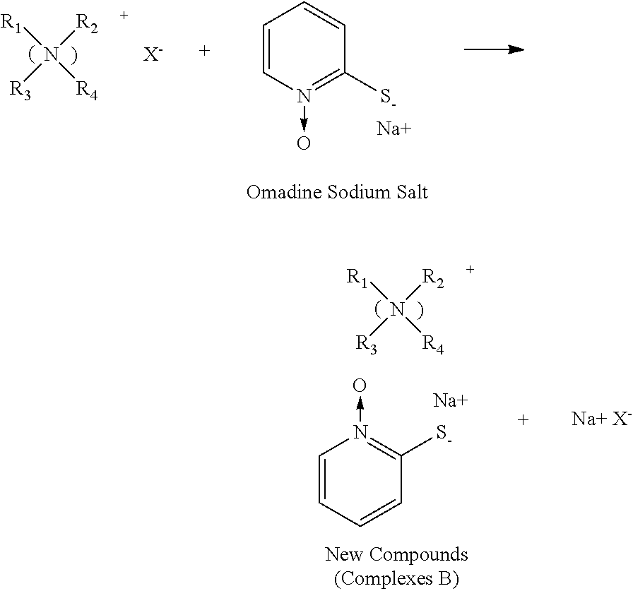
[R1]N([R4])([R2])[R3].[X-].C1=CN(->O)=C([S-])C=C1.[Na].C1=CN(->O)=C([S-])C=C1.[Na].[R1]N([R4])([R2])[R3].[Na+ X-]
